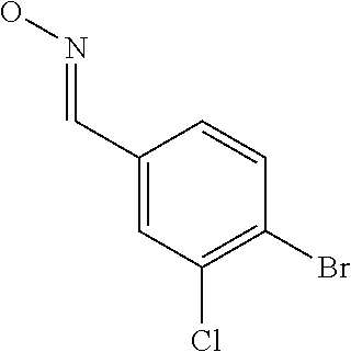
C1(C=NO)=CC(Cl)=C(Br)C=C1
